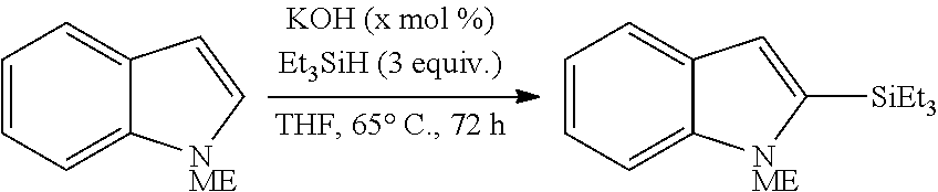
C1=CC=C2C(=C1)C=C[NME]2.C1=CC=C2C(=C1)C=C([SiEt3])[NME]2
